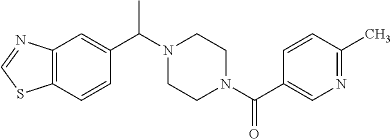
C12=C(C=CC(C(N3CCN(C(C4=CN=C(C)C=C4)=O)CC3)C)=C1)SC=N2
